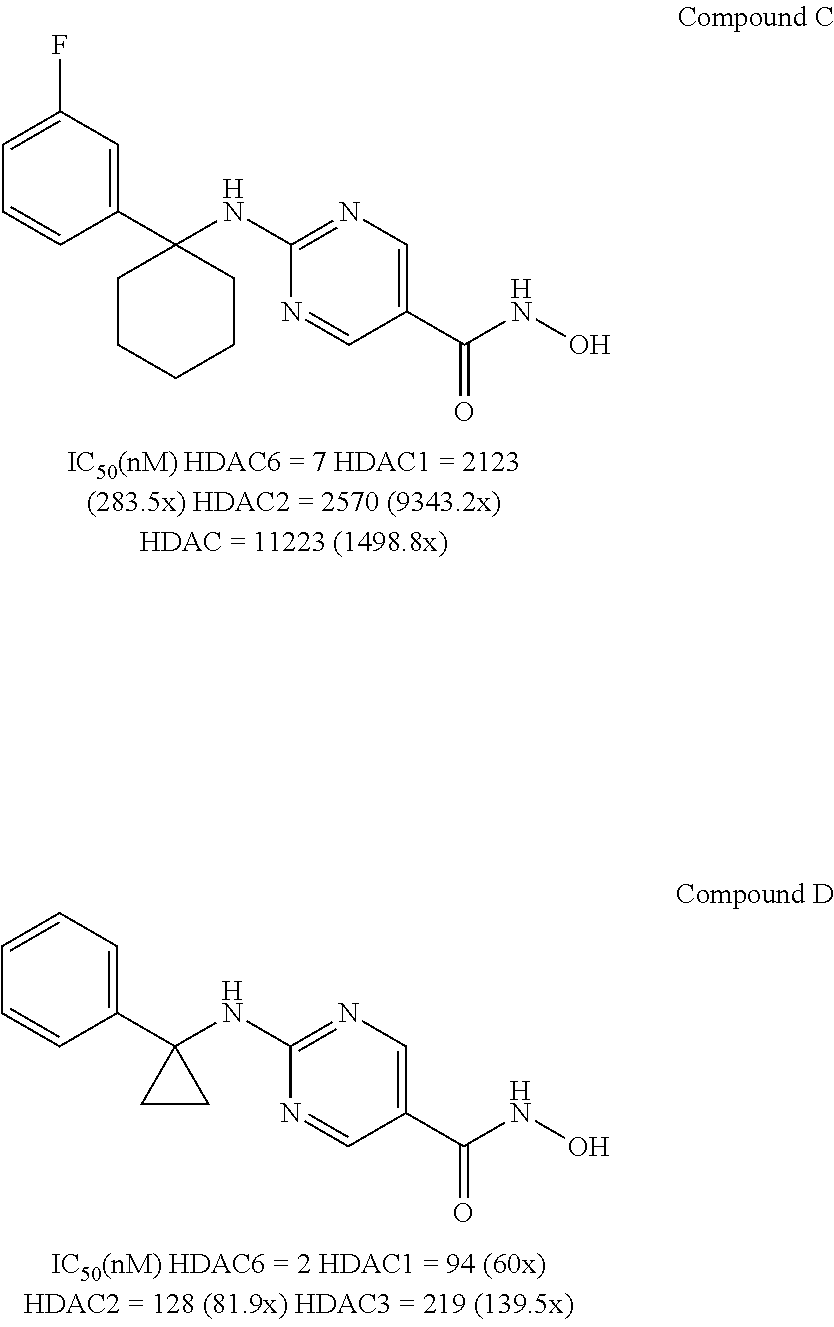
C1=C(F)C=C(C2(NC3=NC=C(C(=O)NO)C=N3)CCCCC2)C=C1.C1=CC=C(C2(NC3=NC=C(C(=O)NO)C=N3)CC2)C=C1
